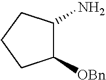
C1([OBn])C(N)CCC1
